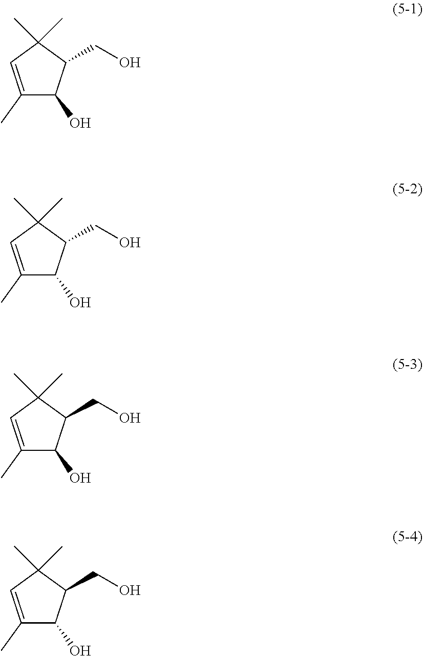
OCC1C(C)(C)C=C(C)C1O.OCC1C(C)(C)C=C(C)C1O.OCC1C(C)(C)C=C(C)C1O.OCC1C(C)(C)C=C(C)C1O
